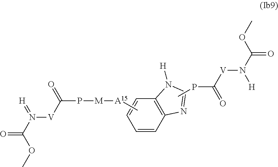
C1=CC2=C(N([H])C=N2)C=C1.CPC([V]N(C(OC)=O)[H])=O.C[A15][M]PC(=O)[V]N(C(OC)=O)=[H]
